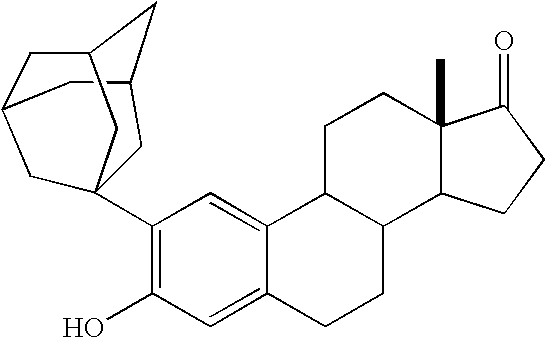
C1C2CC3CC(CC1(C1=C(O)C=C4C(=C1)C1C(CC4)C4C(C)(CC1)C(=O)CC4)C3)C2
